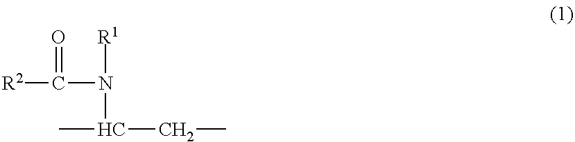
[R2]C(N([R1])C(CC)C)=O
